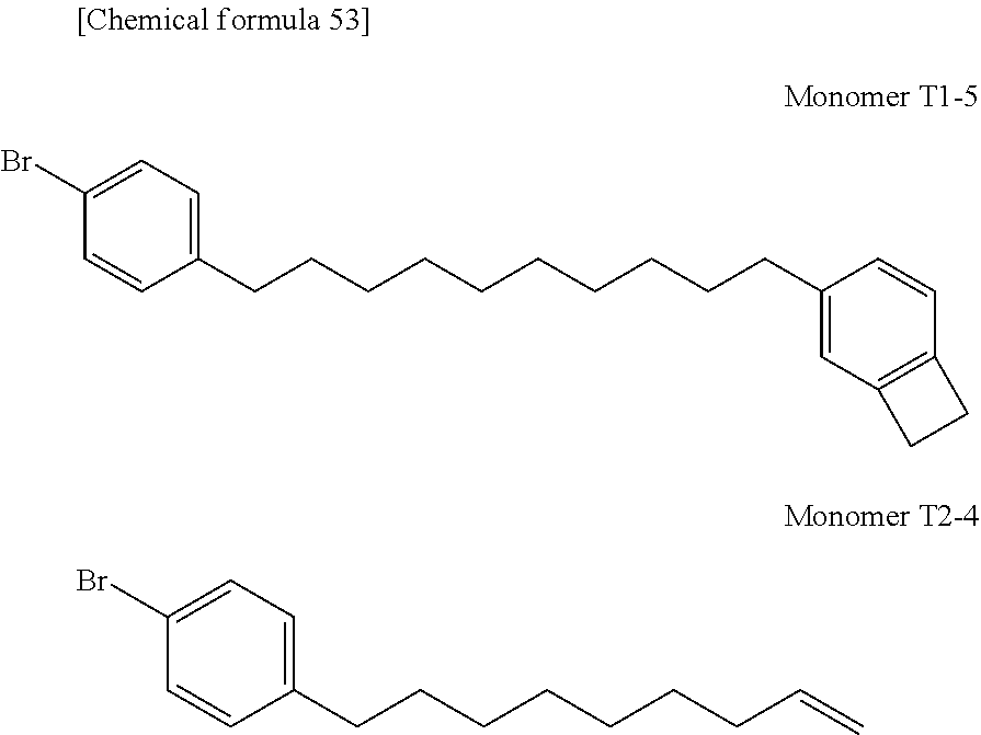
C1(Br)=CC=C(CCCCCCCC=C)C=C1.C1(Br)=CC=C(CCCCCCCCCCC2=CC3=C(C=C2)CC3)C=C1
